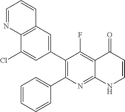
C12=C(C=C(C3=C(C4=CC=CC=C4)N=C4C(=C3F)C(=O)C=CN4)C=C1Cl)C=CC=N2
